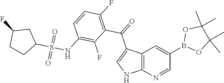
C12=C(N=CC(B3OC(C)(C)C(C)(C)O3)=C1)NC=C2C(=O)C1=C(F)C=CC(NS(C2CC(F)CC2)(=O)=O)=C1F
